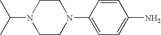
N1(C(C)C)CCN(C2=CC=C(N)C=C2)CC1
